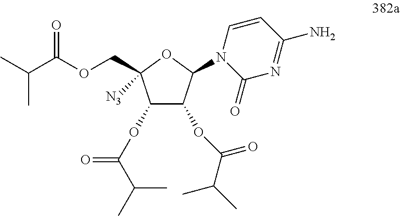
C1(OC(C(C)C)=O)C(OC(C(C)C)=O)C(N2C(=O)N=C(N)C=C2)OC1([N3])COC(C(C)C)=O
